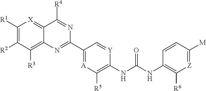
C1([R1])=C([R2])C([R3])=C2C(=[X]1)C([R4])=NC(C1=[A]C([R5])=C(NC(NC3=C([R6])[Z]=C([M])C=C3)=O)[Y]=C1)=N2
